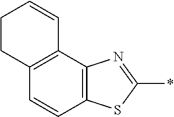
C12=C(C3=C(C=C1)SC(*)=N3)C=CCC2
